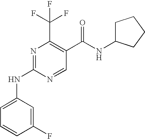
C1(F)=CC(NC2=NC(C(F)(F)F)=C(C(=O)NC3CCCC3)C=N2)=CC=C1
